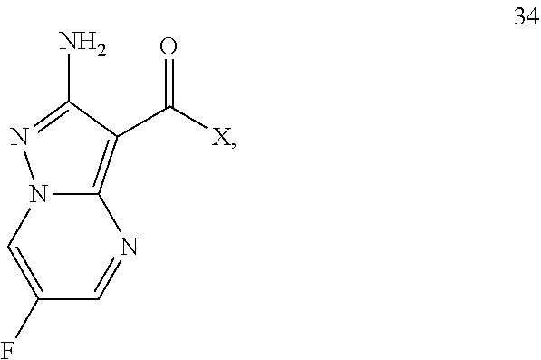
N12C(=C(C([X])=O)C(N)=N1)N=CC(F)=C2
